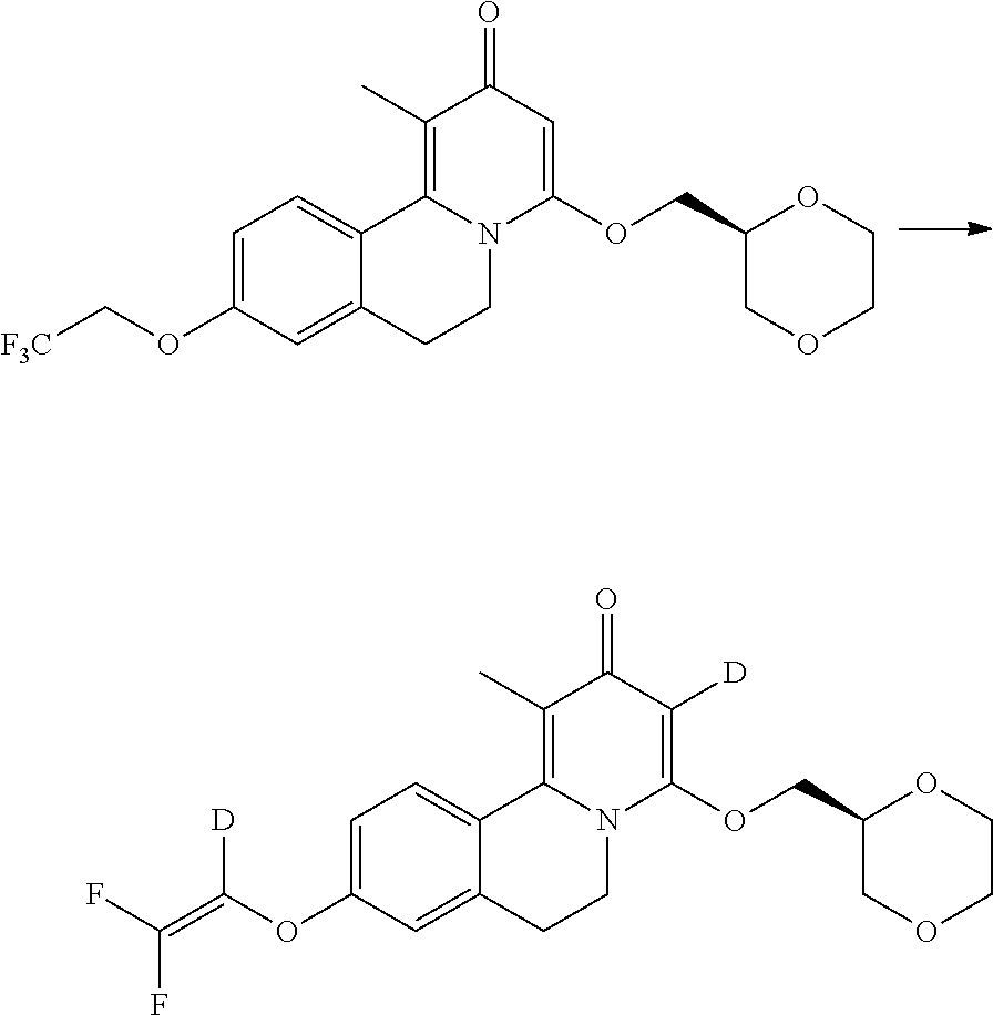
O(C1=CC=C2C(=C1)CCN1C2=C(C)C(=O)C=C1OCC1OCCOC1)C[F3C].C1(OC(=C(F)F)[D])=CC=C2C(=C1)CCN1C2=C(C)C(=O)C([D])=C1OCC1OCCOC1
